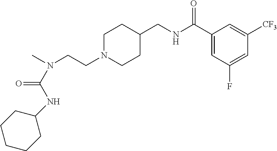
N(CCN1CCC(CNC(C2=CC(F)=CC([CF3])=C2)=O)CC1)(C)C(NC1CCCCC1)=O
